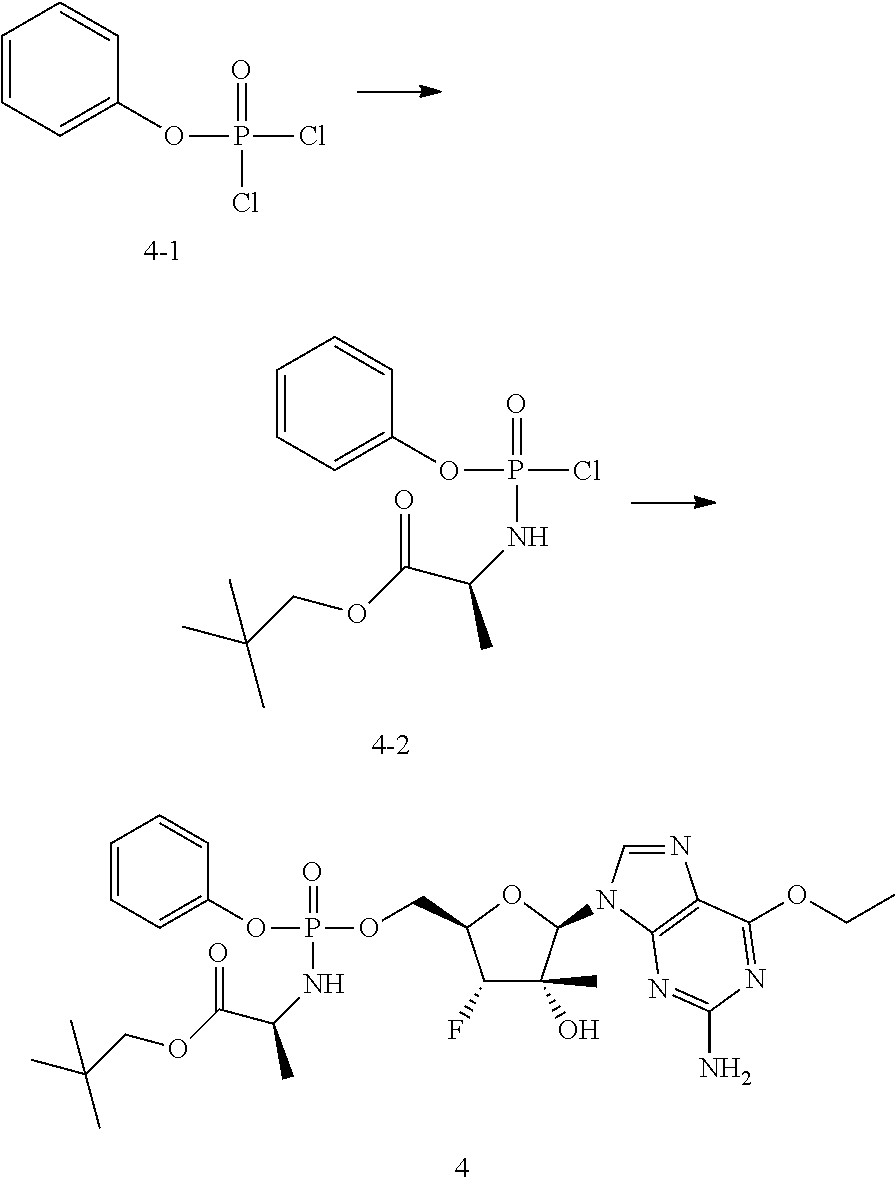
C1=CC=C(OP(Cl)(=O)Cl)C=C1.C1=CC=C(OP(Cl)(=O)NC(C)C(OCC(C)(C)C)=O)C=C1.C1=CC=C(OP(OCC2C(F)C(O)(C)C(N3C=NC4=C3N=C(N)N=C4OCC)O2)(=O)NC(C)C(OCC(C)(C)C)=O)C=C1
